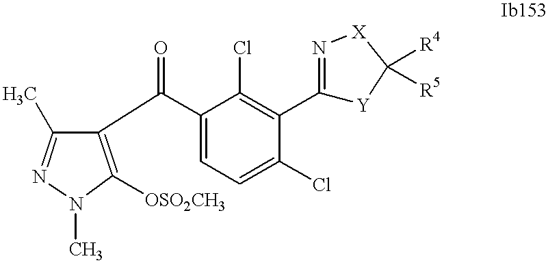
C1(C)=NN(C)C([OSO2CH3])=C1C(=O)C1=CC=C(Cl)C(C2=N[X]C([R4])([R5])[Y]2)=C1Cl
